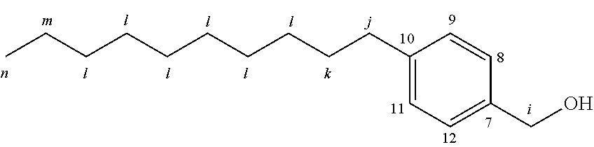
C1(CCCCCCCCCC)=CC=C(CO)C=C1
